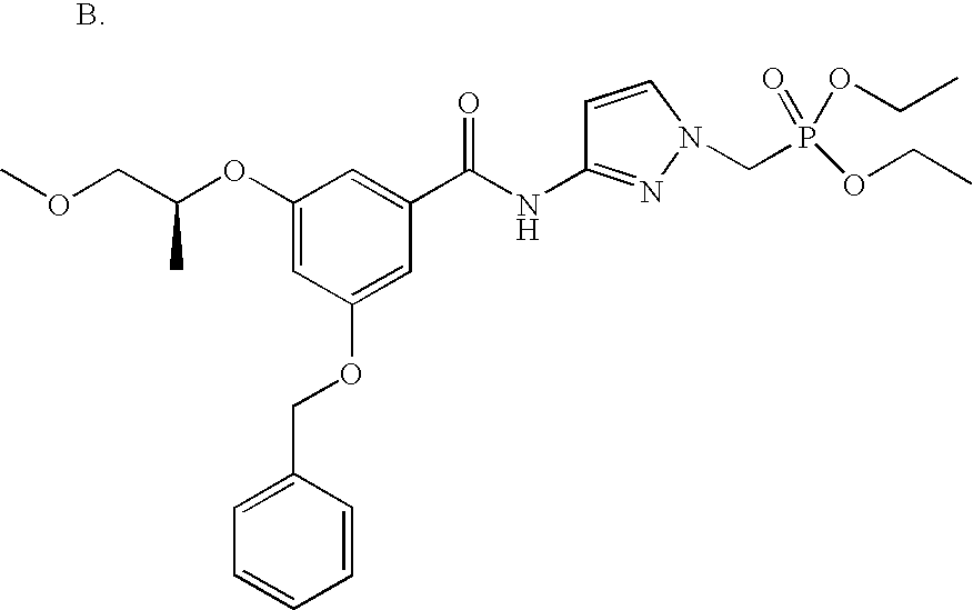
O(C)CC(C)OC1=CC(OCC2=CC=CC=C2)=CC(C(NC2=NN(CP(OCC)(=O)OCC)C=C2)=O)=C1
